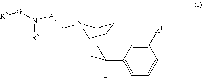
C12N(C[A]N([G][R2])[R3])C(CC([H])(C3=CC=CC([R1])=C3)C1)CC2
